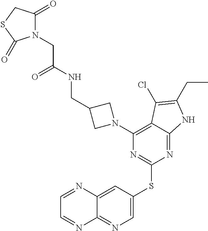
C1=C(SC2=NC(N3CC(CNC(=O)CN4C(=O)CSC4=O)C3)=C3C(=N2)NC(CC)=C3Cl)C=C2C(=N1)N=CC=N2
